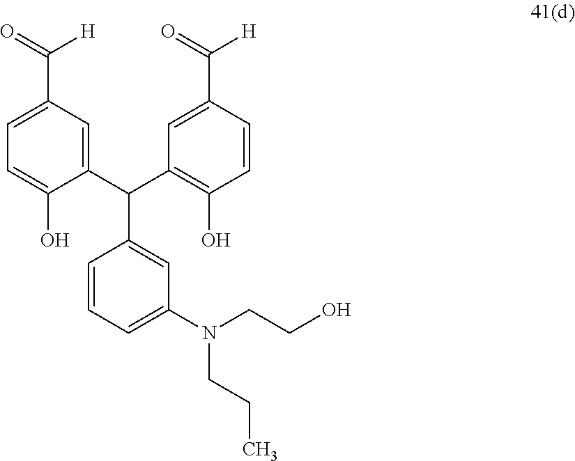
C1=CC=C(N(CCC)CCO)C=C1C(C1=CC(C([H])=O)=CC=C1O)C1=C(O)C=CC(C([H])=O)=C1
